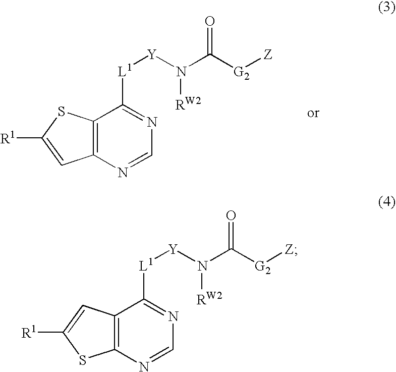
C12=C(N=CN=C1[L1][Y]N(C([G2][Z])=O)[RW2])C=C([R1])S2.C12=C(N=CN=C1[L1][Y]N(C([G2][Z])=O)[RW2])SC([R1])=C2
